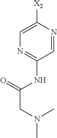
C1=NC([X2])=CN=C1NC(CN(C)C)=O
